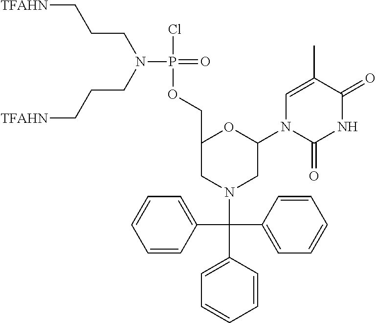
C1(C(C2=CC=CC=C2)(N2CC(N3C(=O)NC(=O)C(C)=C3)OC(COP(Cl)(=O)N(CCC[TFAHN])CCC[TFAHN])C2)C2=CC=CC=C2)=CC=CC=C1
